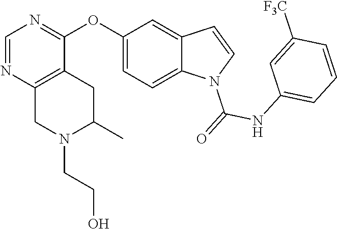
C1(OC2=NC=NC3=C2CC(C)N(CCO)C3)=CC=C2C(=C1)C=CN2C(NC1=CC=CC([F3C])=C1)=O
